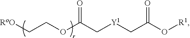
C(COC(C[Y1]CC(O[R1])=O)=O)[RoO]
